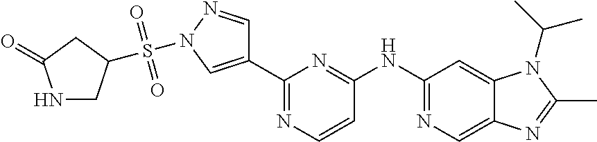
C1(C2=CN(S(=O)(=O)C3CNC(=O)C3)N=C2)=NC=CC(NC2=NC=C3C(=C2)N(C(C)C)C(C)=N3)=N1
